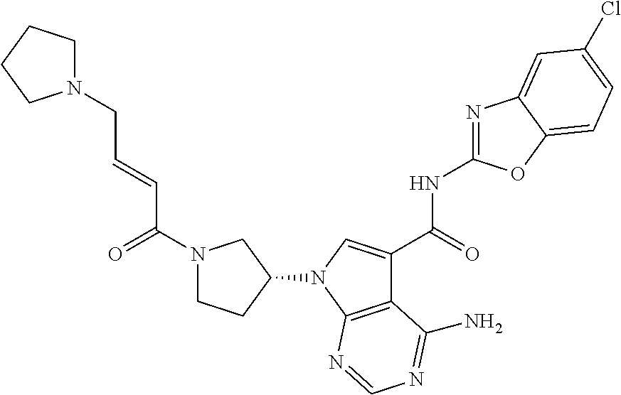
C12=C(N(C3CCN(C(=O)C=CCN4CCCC4)C3)C=C1C(=O)NC1=NC3=CC(Cl)=CC=C3O1)N=CN=C2N
